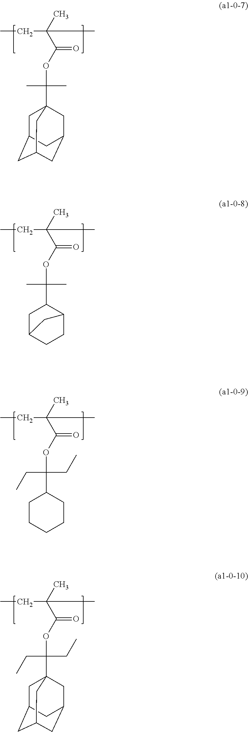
CCC(C)(C(OC(C)(C)C12CC3CC(CC(C1)C3)C2)=O)C.CCC(C)(C(OC(C)(C)C1CC2CCC1C2)=O)C.CCC(C)(C(OC(CC)(CC)C1CCCCC1)=O)C.CCC(C)(C(OC(CC)(CC)C12CC3CC(CC(C1)C3)C2)=O)C
